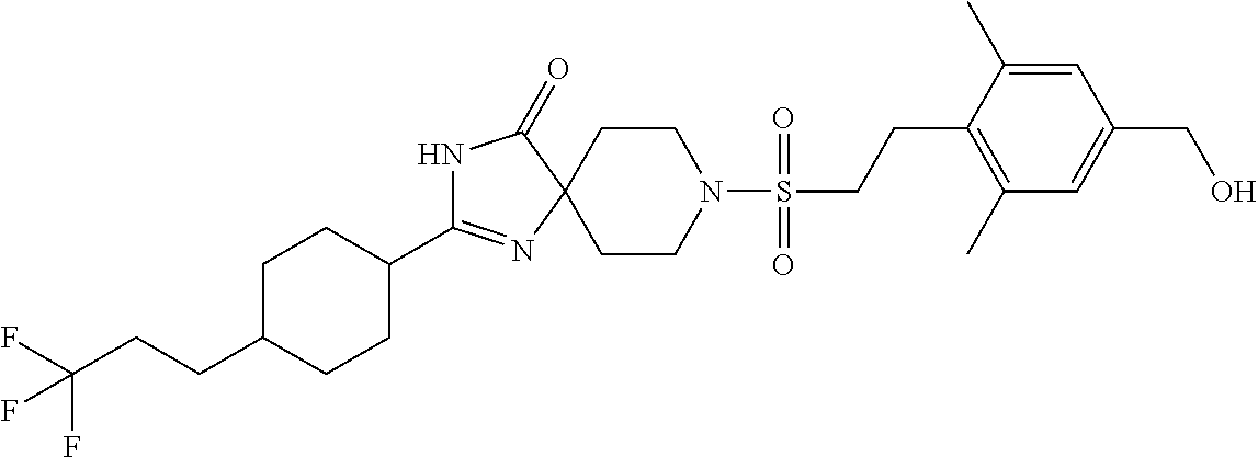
N1C(C2CCC(CCC(F)(F)F)CC2)=NC2(C1=O)CCN(S(CCC1=C(C)C=C(CO)C=C1C)(=O)=O)CC2
